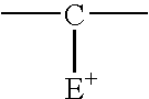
CC(C)[E+]
